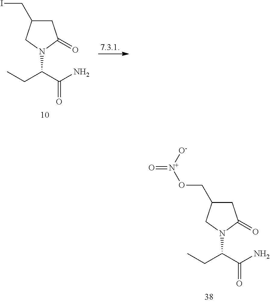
CCC(C(N)=O)N1C(=O)CC(CI)C1.CCC(C(N)=O)N1C(=O)CC(CO[N+](=O)[O-])C1
